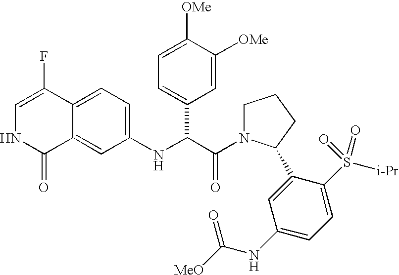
C1=C(F)C2=CC=C(NC(C(=O)N3CCCC3C3=CC(NC([MeO])=O)=CC=C3S([i-Pr])(=O)=O)C3=CC=C([OMe])C([OMe])=C3)C=C2C(=O)N1
